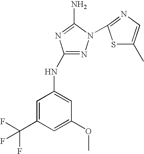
N1=C(NC2=CC(OC)=CC(C(F)(F)F)=C2)N=C(N)N1C1=NC=C(C)S1
